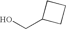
OCC1CCC1
